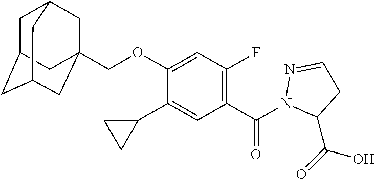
C12CC3(COC4=CC(F)=C(C(N5C(C(=O)O)CC=N5)=O)C=C4C4CC4)CC(C1)CC(C2)C3
